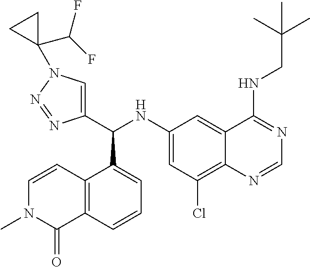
C1(C(NC2=CC(Cl)=C3C(=C2)C(NCC(C)(C)C)=NC=N3)C2=CC=CC3=C2C=CN(C)C3=O)=CN(C2(C(F)F)CC2)N=N1
